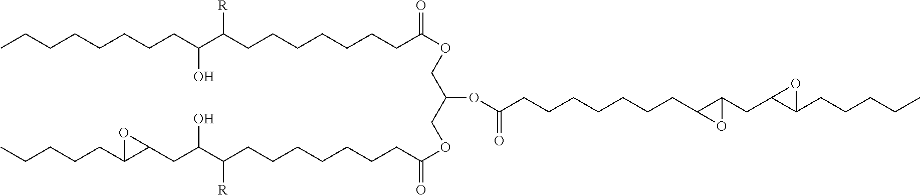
CCCCCCCCC(C(CCCCCCCC(OCC(OC(CCCCCCCC1C(CC2C(CCCCC)O2)O1)=O)COC(CCCCCCCC(C(CC1C(CCCCC)O1)O)[R])=O)=O)[R])O
